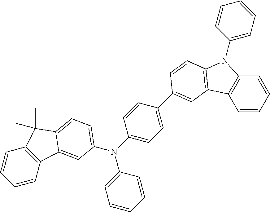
N(C1=CC=C(C2=CC3=C(N(C4=CC=CC=C4)C4=C3C=CC=C4)C=C2)C=C1)(C1=CC=CC=C1)C1=CC=C2C(=C1)C1=C(C=CC=C1)C2(C)C
